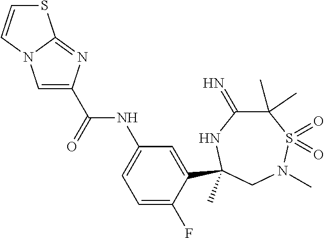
C(=O)(NC1=CC=C(F)C(C2(C)NC(=N)C(C)(C)S(=O)(=O)N(C)C2)=C1)C1=CN2C(=N1)SC=C2
